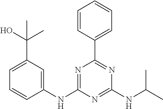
C1=C(C(O)(C)C)C=C(NC2=NC(C3=CC=CC=C3)=NC(NC(C)C)=N2)C=C1
